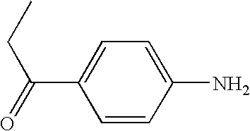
C1=CC(N)=CC=C1C(=O)CC
